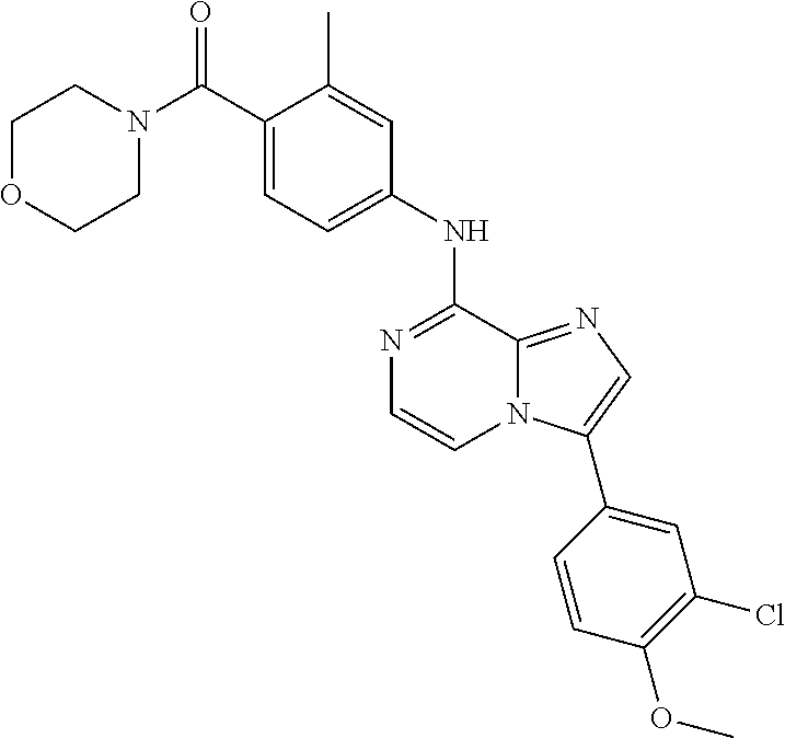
C1(NC2=NC=CN3C2=NC=C3C2=CC(Cl)=C(OC)C=C2)=CC=C(C(N2CCOCC2)=O)C(C)=C1
